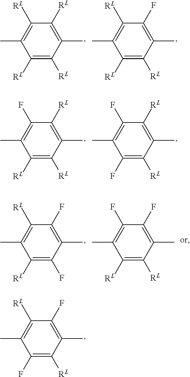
C1([RL])=C(C)C([RL])=C([RL])C(C)=C1[RL].C1(F)=C(C)C([RL])=C([RL])C(C)=C1[RL].C1([RL])=C(C)C([RL])=C([RL])C(C)=C1F.C1([RL])=C(C)C([RL])=C(F)C(C)=C1F.C1(F)=C(C)C(F)=C([RL])C(C)=C1[RL].C1(F)=C(C)C([RL])=C([RL])C(C)=C1F.C1(F)=C(C)C([RL])=C(F)C(C)=C1[RL]
